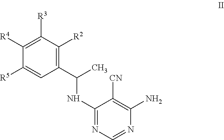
C(NC1=NC=NC(N)=C1[CN])(C1=C([R2])C([R3])=C([R4])C([R5])=C1)C
